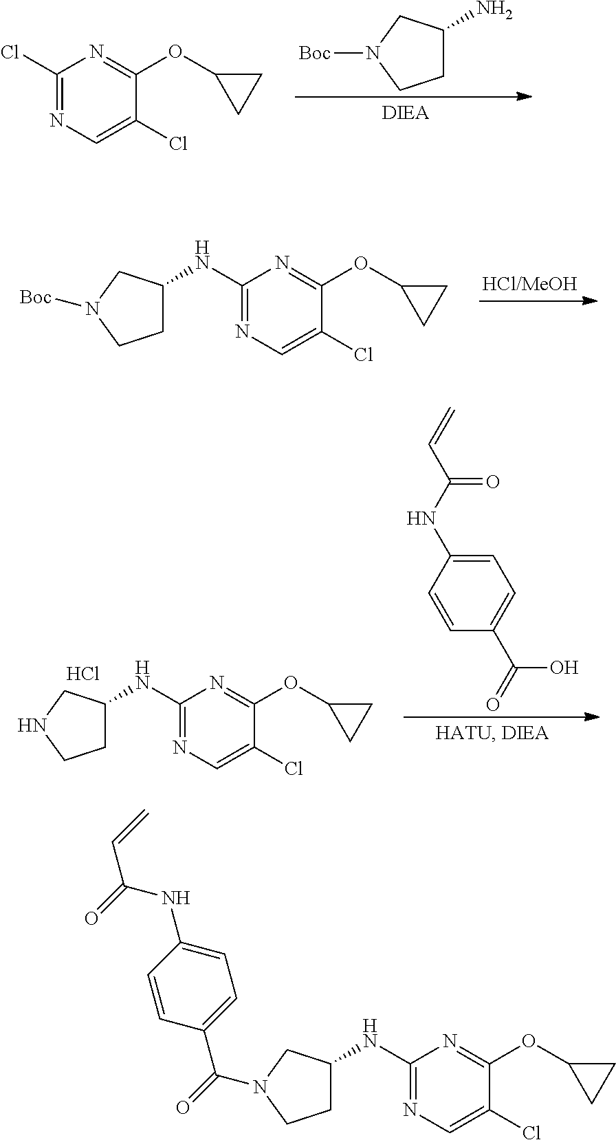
C1(Cl)=NC=C(Cl)C(OC2CC2)=N1.C1C(N)CN([Boc])C1.C1(NC2CCN([Boc])C2)=NC=C(Cl)C(OC2CC2)=N1.C1C(NC2=NC=C(Cl)C(OC3CC3)=N2)CNC1.C1=C(NC(C=C)=O)C=CC(C(=O)O)=C1.Cl.C1C(NC2=NC=C(Cl)C(OC3CC3)=N2)CN(C(=O)C2=CC=C(NC(C=C)=O)C=C2)C1
